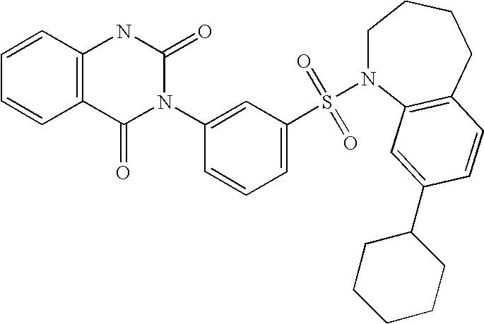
C1=CC2=C(C=C1)C(=O)N(C1=CC(S(=O)(=O)N3CCCCC4=C3C=C(C3CCCCC3)C=C4)=CC=C1)C(=O)N2
